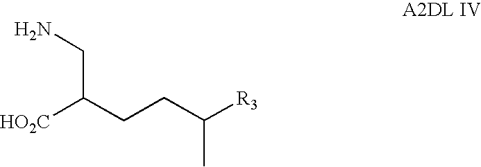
C(C(CCC([R3])C)[HO2C])N
